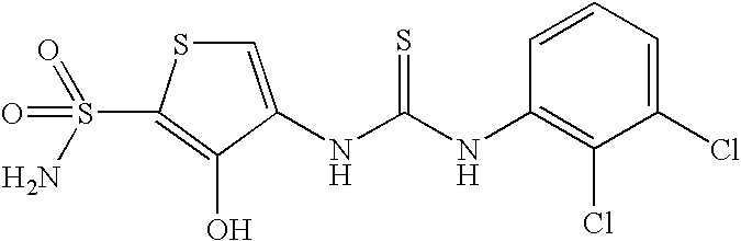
C1=C(NC(=S)NC2=C(Cl)C(Cl)=CC=C2)C(O)=C(S(=O)(=O)N)S1
